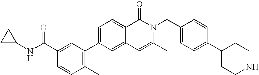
C1=C(C2=C(C)C=CC(C(NC3CC3)=O)=C2)C=C2C(=C1)C(=O)N(CC1=CC=C(C3CCNCC3)C=C1)C(C)=C2
